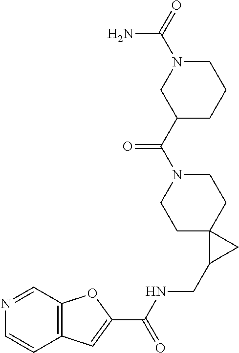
C1C2(CCN(C(C3CN(C(=O)N)CCC3)=O)C1)C(CNC(C1=CC3=C(O1)C=NC=C3)=O)C2
